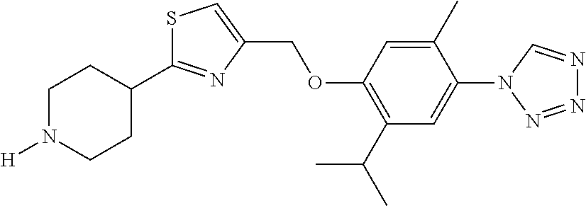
C1N([H])CCC(C2=NC(COC3=C(C(C)C)C=C(N4N=NN=C4)C(C)=C3)=CS2)C1
